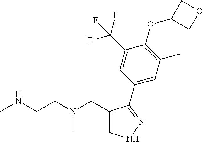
C1(CN(CCNC)C)=CNN=C1C1=CC(C)=C(OC2COC2)C(C(F)(F)F)=C1
